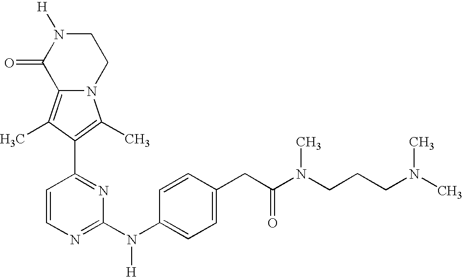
N12C(=C(C)C(C3=NC(N(C4=CC=C(CC(N(CCCN(C)C)C)=O)C=C4)[H])=NC=C3)=C1C)C(=O)N([H])CC2
